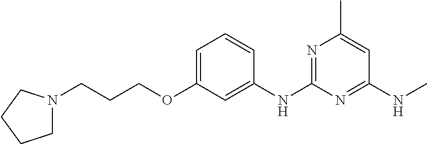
C1=C(OCCCN2CCCC2)C=C(NC2=NC(C)=CC(NC)=N2)C=C1
